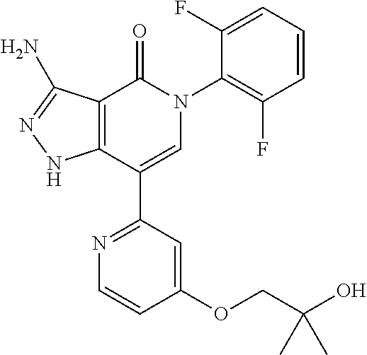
C12=C(C(C3=NC=CC(OCC(O)(C)C)=C3)=CN(C3=C(F)C=CC=C3F)C1=O)NN=C2N
